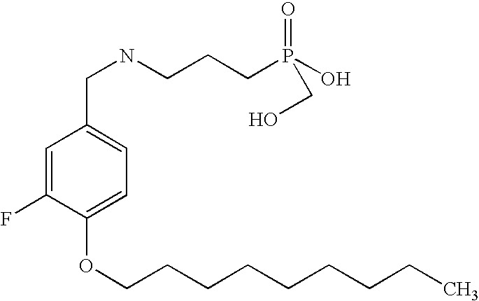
O(C1=CC=C(CNCCCP(O)(=O)CO)C=C1F)CCCCCCCCC
